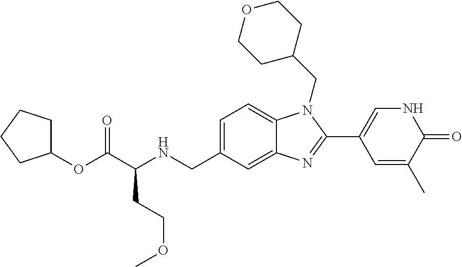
C1(OC(C(NCC2=CC=C3C(=C2)N=C(C2=CNC(=O)C(C)=C2)N3CC2CCOCC2)CCOC)=O)CCCC1
